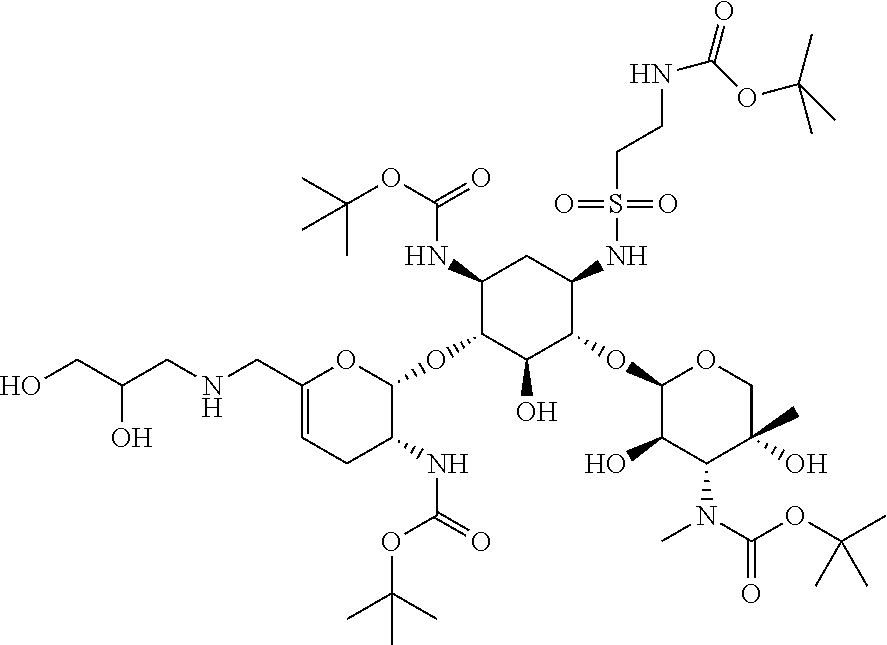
C1(CNCC(CO)O)=CCC(NC(OC(C)(C)C)=O)C(OC2C(O)C(OC3C(O)C(N(C)C(OC(C)(C)C)=O)C(O)(C)CO3)C(NS(=O)(=O)CCNC(OC(C)(C)C)=O)CC2NC(OC(C)(C)C)=O)O1
